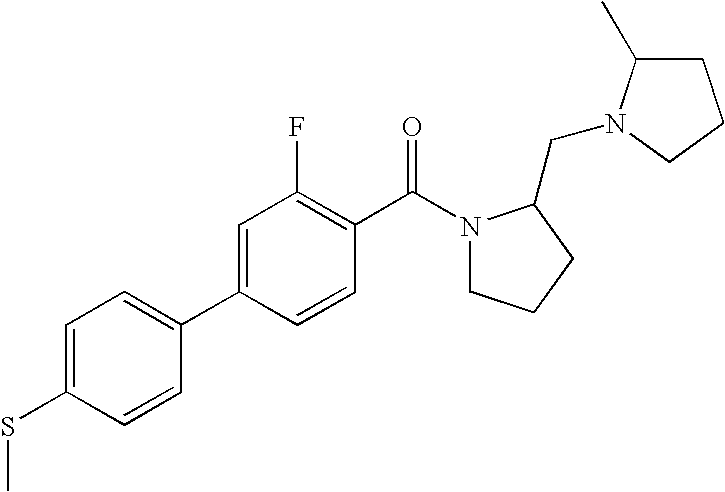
C1=C(C2=CC=C(SC)C=C2)C=CC(C(N2CCCC2CN2C(C)CCC2)=O)=C1F
